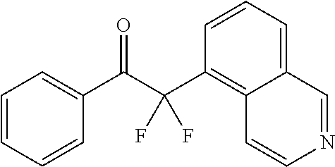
C1=CC=CC(C(C(C2=C3C(=CC=C2)C=NC=C3)(F)F)=O)=C1
